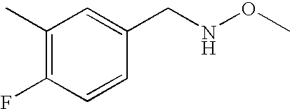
C1(C)=C(F)C=CC(CNOC)=C1
